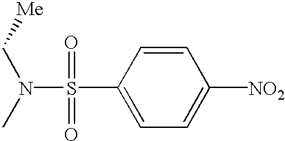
C1=CC(S(N(C)C[Me])(=O)=O)=CC=C1[NO2]
